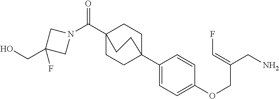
N1(C(C23CCC(C4=CC=C(OCC(CN)=CF)C=C4)(CC2)CC3)=O)CC(F)(CO)C1
